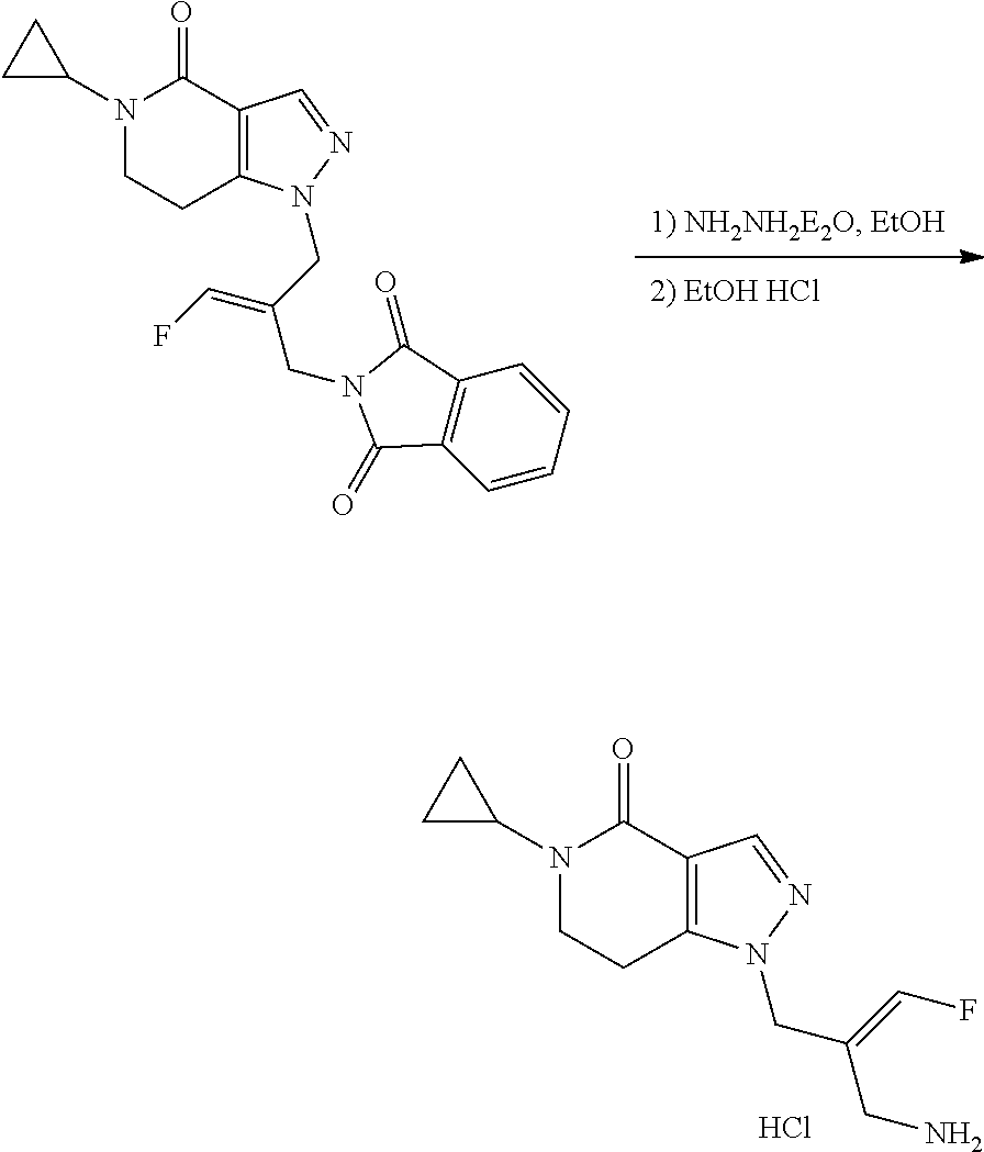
N1(C2CC2)CCC2=C(C1=O)C=NN2CC(CN1C(=O)C2=C(C1=O)C=CC=C2)=CF.N1(C2CC2)CCC2=C(C1=O)C=NN2CC(CN)=CF.Cl
